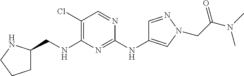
C1(Cl)=C(NCC2CCCN2)N=C(NC2=CN(CC(N(C)C)=O)N=C2)N=C1
